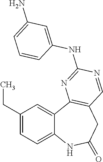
C1(CC)=CC=C2C(=C1)C1=C(CC(=O)N2)C=NC(NC2=CC(N)=CC=C2)=N1
